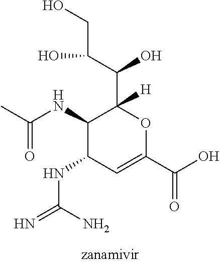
C1(NC(C)=O)C(NC(=N)N)C=C(C(O)=O)OC1(C(C(CO)O)O)[H]
